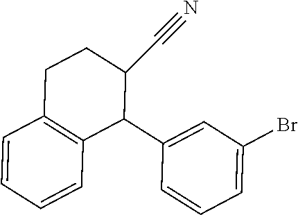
C1=CC=CC2=C1CCC(C#N)C2C1=CC(Br)=CC=C1
